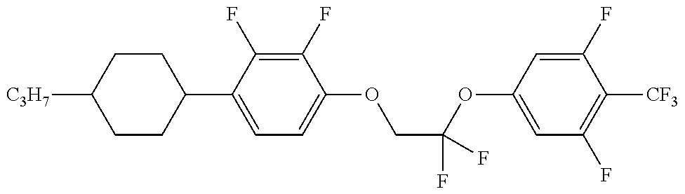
C1CC(C2=CC=C(OCC(OC3=CC(F)=C([CF3])C(F)=C3)(F)F)C(F)=C2F)CCC1[C3H7]
